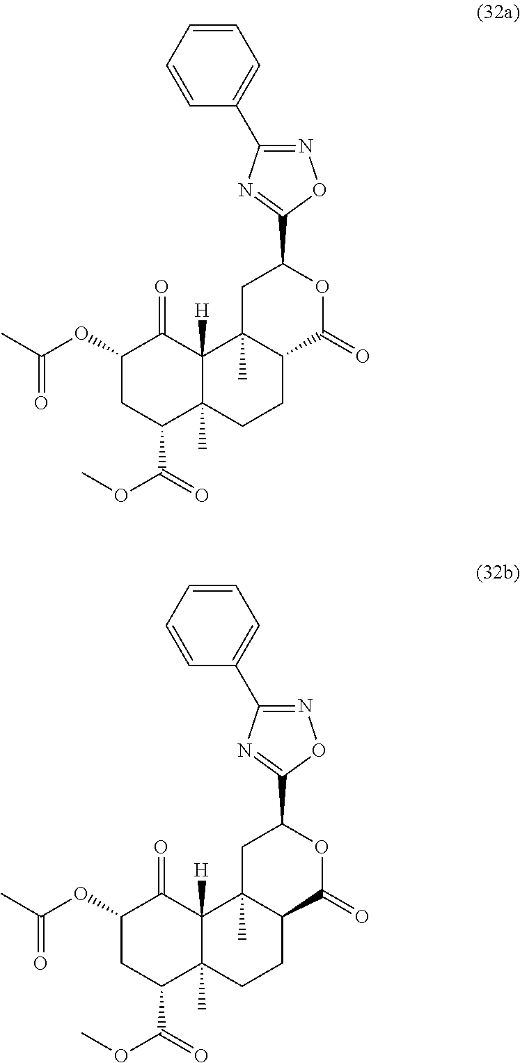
C1(OC(C)=O)CC(C(=O)OC)C2(C)C([H])(C1=O)C1(C)C(CC2)C(=O)OC(C2=NC(C3=CC=CC=C3)=NO2)C1.C1(OC(C)=O)CC(C(=O)OC)C2(C)C([H])(C1=O)C1(C)C(CC2)C(=O)OC(C2=NC(C3=CC=CC=C3)=NO2)C1
